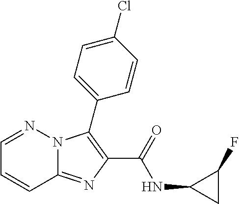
C12=NC(C(=O)NC3CC3F)=C(C3=CC=C(Cl)C=C3)N1N=CC=C2
